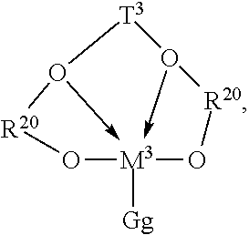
[T3]1O2->[M3]3([Gg])(-O1[R20]O3)O[R20]2
